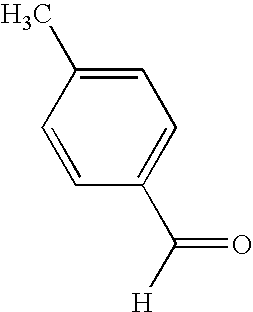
C1=CC(C([H])=O)=CC=C1C
